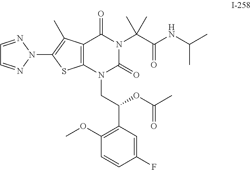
C1(OC)=C(C(CN2C(=O)N(C(C(NC(C)C)=O)(C)C)C(=O)C3=C2SC(N2N=CC=N2)=C3C)OC(C)=O)C=C(F)C=C1
